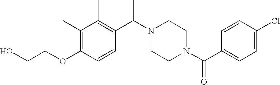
OCCOC1=C(C)C(C)=C(C(N2CCN(C(C3=CC=C(Cl)C=C3)=O)CC2)C)C=C1
